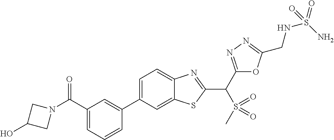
C1(C2=CC(C(N3CC(O)C3)=O)=CC=C2)=CC=C2C(=C1)SC(C(C1=NN=C(CNS(=O)(N)=O)O1)S(=O)(=O)C)=N2
